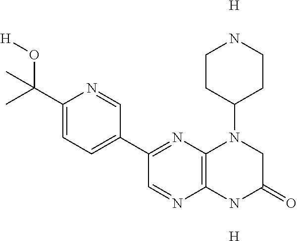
[H].C1(C(C)(O[H])C)=CC=C(C2=NC3=C(N=C2)NC(=O)CN3C2CCNCC2)C=N1.[H]
